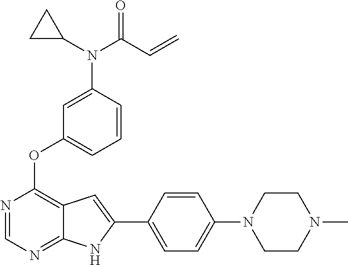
C1CN(C)CCN1C1=CC=C(C2=CC3=C(OC4=CC=CC(N(C(C=C)=O)C5CC5)=C4)N=CN=C3N2)C=C1
